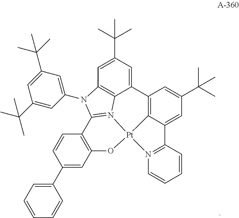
C12=C(C=C(C3=CC=CC=C3)C=C1)O[Pt]13N4=C2N(C2=CC(C(C)(C)C)=CC(C(C)(C)C)=C2)C2=C4C(=CC(C(C)(C)C)=C2)C2=C1C(=CC(C(C)(C)C)=C2)C1=N3C=CC=C1
